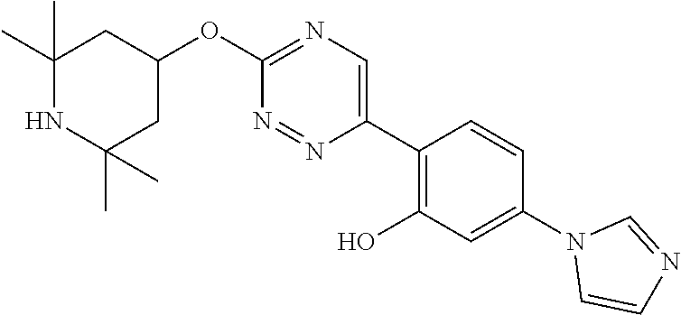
O(C1=NC=C(C2=C(O)C=C(N3C=CN=C3)C=C2)N=N1)C1CC(C)(C)NC(C)(C)C1
